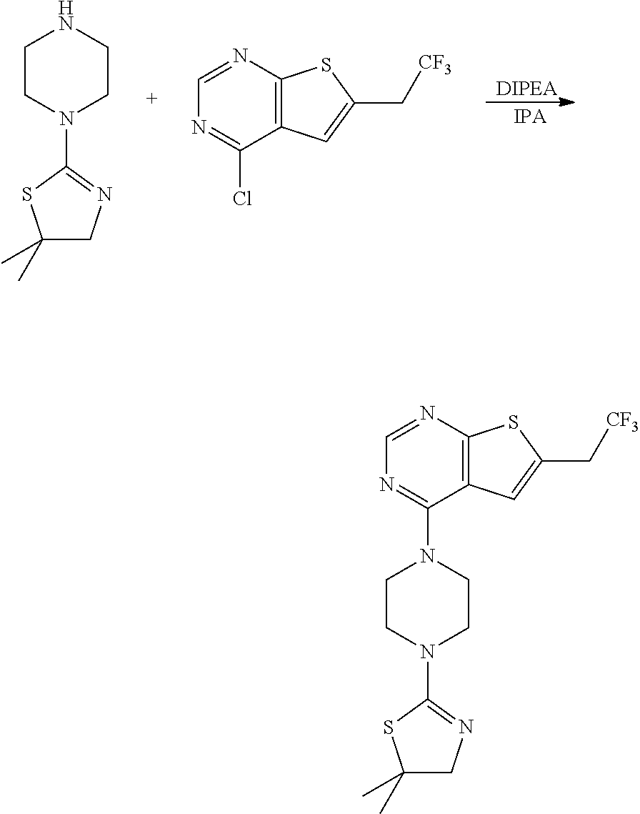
C1CN(C2=NCC(C)(C)S2)CCN1.C12=C(N=CN=C1Cl)SC(C[CF3])=C2.C1CN(C2=NCC(C)(C)S2)CCN1C1=NC=NC2=C1C=C(C[CF3])S2
